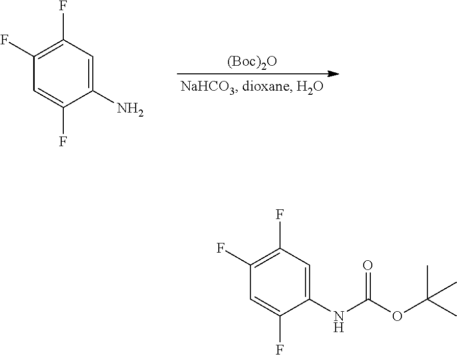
[(Boc)2O].C1(F)=C(F)C=C(N)C(F)=C1.C1(F)=C(F)C=C(NC(OC(C)(C)C)=O)C(F)=C1
